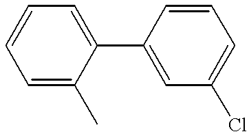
C1(C2=CC=CC=C2C)=CC(Cl)=CC=C1
